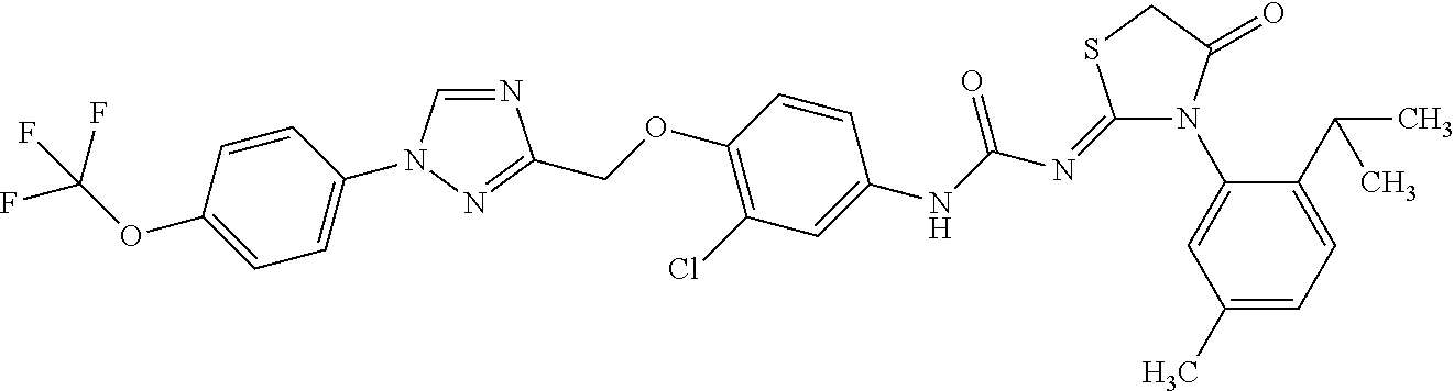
N1=CN(C2=CC=C(OC(F)(F)F)C=C2)N=C1COC1=C(Cl)C=C(NC(N=C2N(C3=CC(C)=CC=C3C(C)C)C(=O)CS2)=O)C=C1
